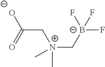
[O-]C(=O)C[N+](C[B-](F)(F)F)(C)C
